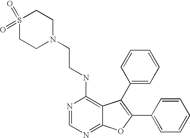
N1=CN=C2C(=C1NCCN1CCS(=O)(=O)CC1)C(C1=CC=CC=C1)=C(C1=CC=CC=C1)O2
